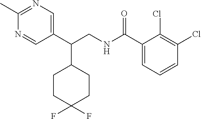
C1(C(NCC(C2=CN=C(C)N=C2)C2CCC(F)(F)CC2)=O)=CC=CC(Cl)=C1Cl
